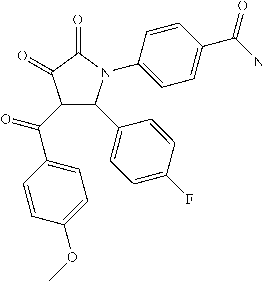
C1(=O)C(=O)C(C(C2=CC=C(OC)C=C2)=O)C(C2=CC=C(F)C=C2)N1C1=CC=C(C(N)=O)C=C1
